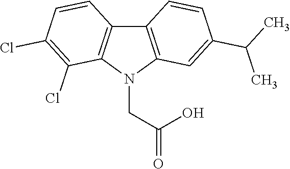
C12=C(N(CC(=O)O)C3=C1C=CC(Cl)=C3Cl)C=C(C(C)C)C=C2
